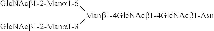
[GlcNAcb1-2-Mana1-6][Manb1-4GlcNAcb1-4GlcNAcb1-Asn][GlcNAcb1-2-Mana1-3]
